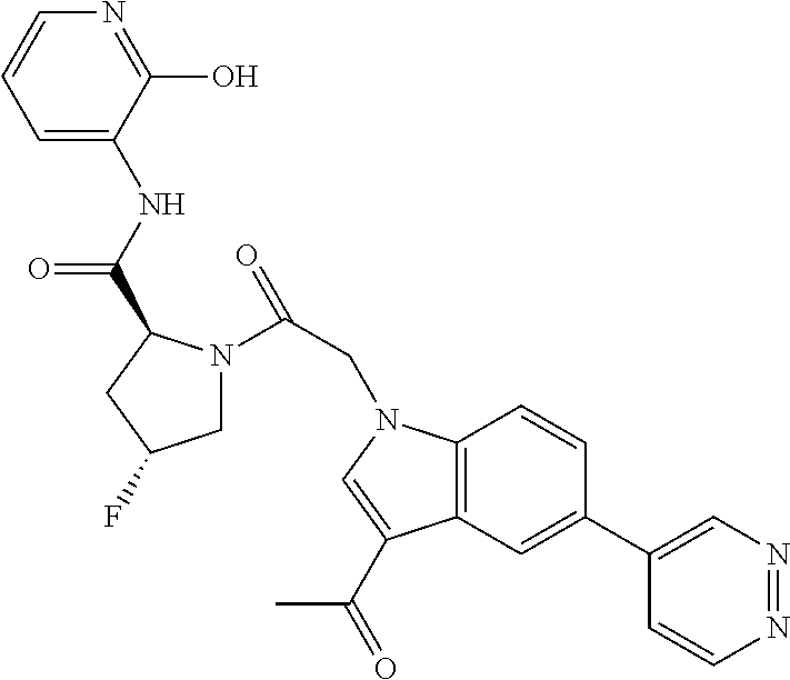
C1N(C(CN2C3=C(C(C(=O)C)=C2)C=C(C2=CN=NC=C2)C=C3)=O)C(C(NC2=CC=CN=C2O)=O)CC1F
